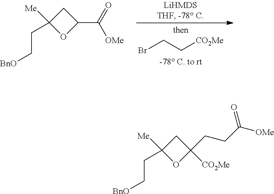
BrCC[CO2Me].C1([Me])(CC[BnO])OC(C(=O)[OMe])C1.C1([Me])(CC[BnO])OC([CO2Me])(CCC([OMe])=O)C1
